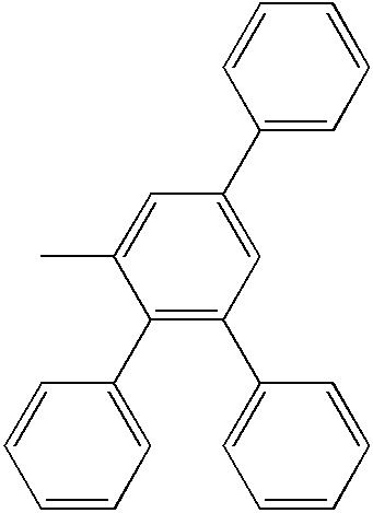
C1=CC=CC=C1C1=C(C2=CC=CC=C2)C=C(C2=CC=CC=C2)C=C1C
